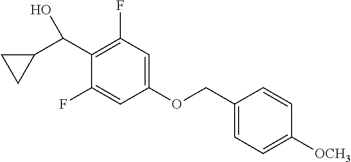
O(CC1=CC=C([OCH3])C=C1)C1=CC(F)=C(C(O)C2CC2)C(F)=C1
